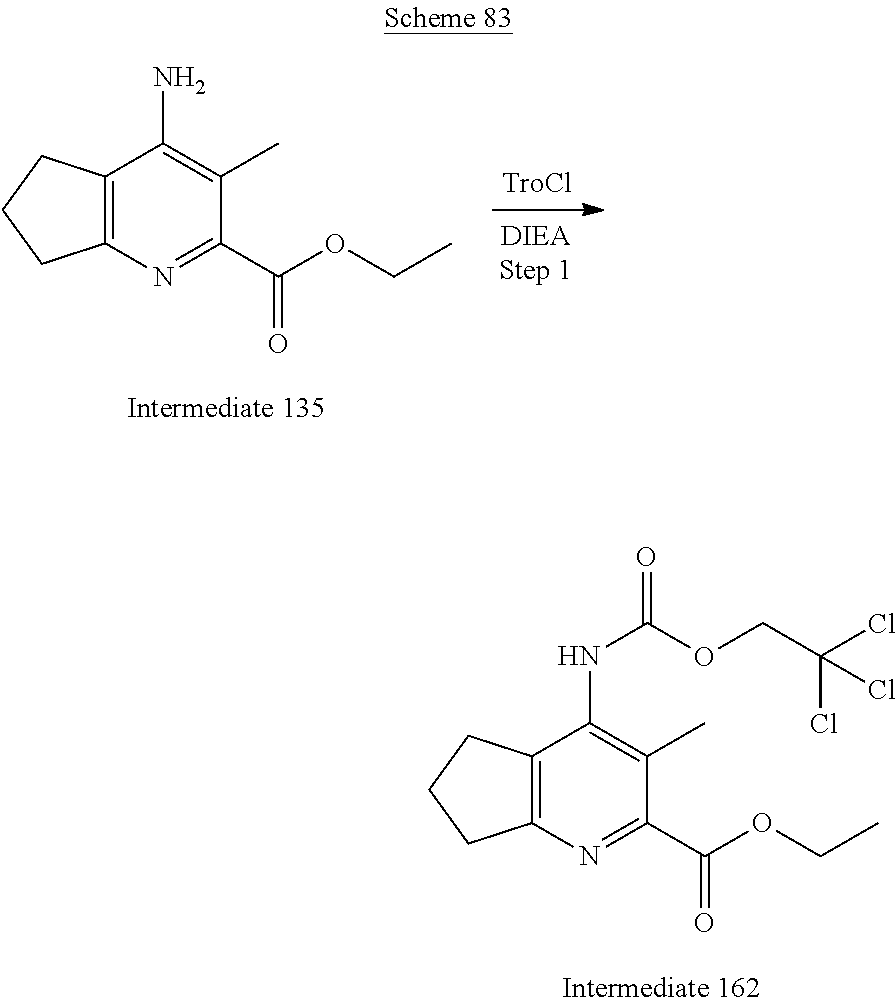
C12=C(N=C(C(OCC)=O)C(C)=C1N)CCC2.C12=C(N=C(C(OCC)=O)C(C)=C1NC(=O)OCC(Cl)(Cl)Cl)CCC2
